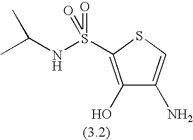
C1(O)=C(S(NC(C)C)(=O)=O)SC=C1N
